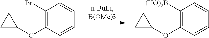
C1(Br)=C(OC2CC2)C=CC=C1.C1([(HO)2B])=C(OC2CC2)C=CC=C1
